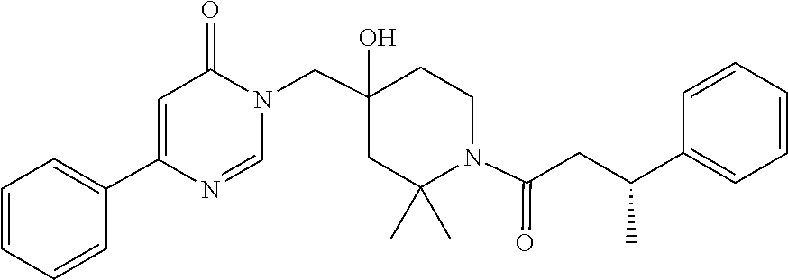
N1=CN(CC2(O)CC(C)(C)N(C(=O)CC(C3=CC=CC=C3)C)CC2)C(=O)C=C1C1=CC=CC=C1
